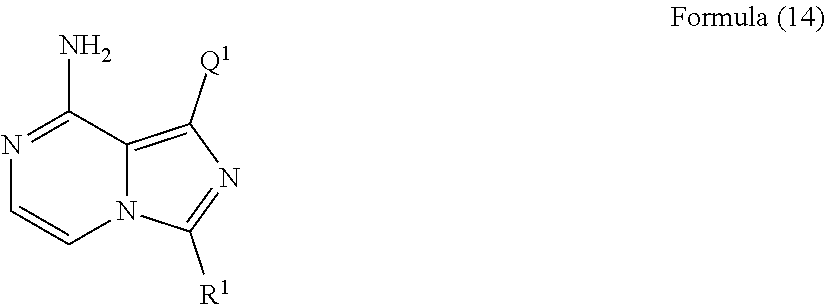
C1=CN2C(=C([Q1])N=C2[R1])C(N)=N1
